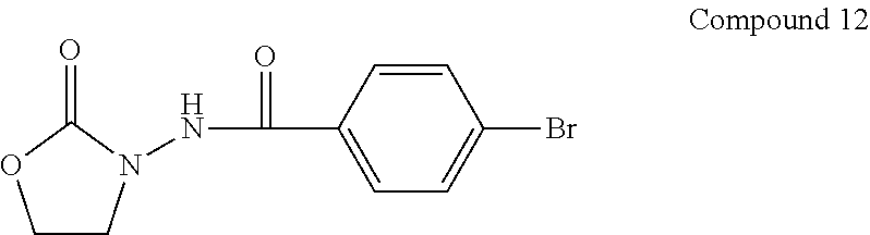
C1CN(NC(C2=CC=C(Br)C=C2)=O)C(=O)O1
